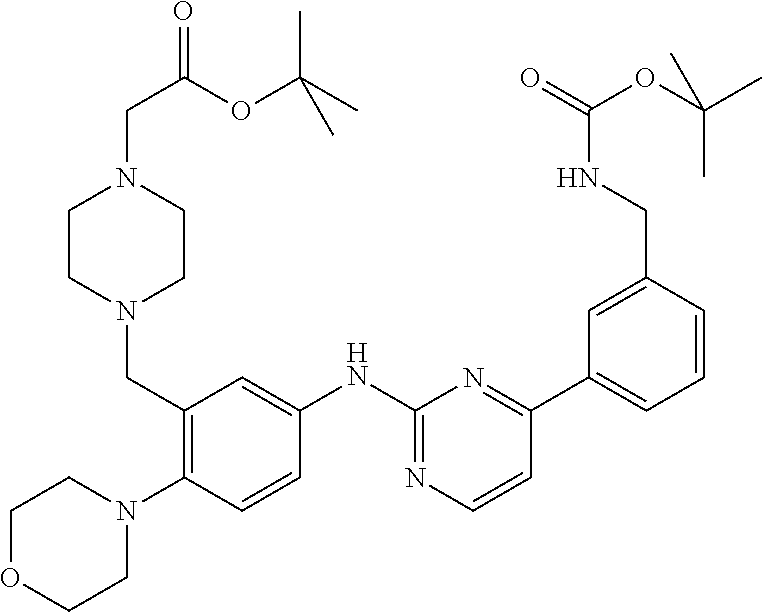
C1(NC2=NC=CC(C3=CC=CC(CNC(OC(C)(C)C)=O)=C3)=N2)=CC(CN2CCN(CC(OC(C)(C)C)=O)CC2)=C(N2CCOCC2)C=C1
